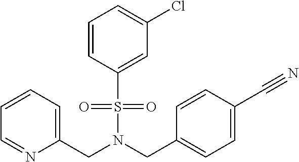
S(N(CC1=CC=CC=N1)CC1=CC=C(C#N)C=C1)(C1=CC(Cl)=CC=C1)(=O)=O
